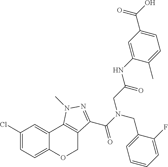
C1(Cl)=CC=C2C(=C1)C1=C(CO2)C(C(N(CC2=CC=CC=C2F)CC(=O)NC2=CC(C(O)=O)=CC=C2C)=O)=NN1C
